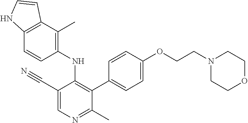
C1(NC2=C(C3=CC=C(OCCN4CCOCC4)C=C3)C(C)=NC=C2C#N)=C(C)C2=C(C=C1)NC=C2
